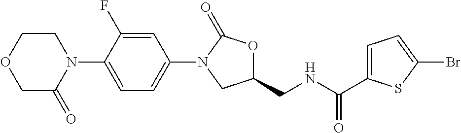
C1=C(F)C(N2CCOCC2=O)=CC=C1N1C(=O)OC(CNC(=O)C2=CC=C(Br)S2)C1
